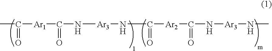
CC([Ar1]C(=O)N[Ar3]NC([Ar2]C(N[Ar3]NC)=O)=O)=O
